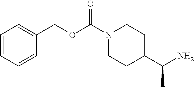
C1=CC=CC(COC(N2CCC(C(C)N)CC2)=O)=C1
